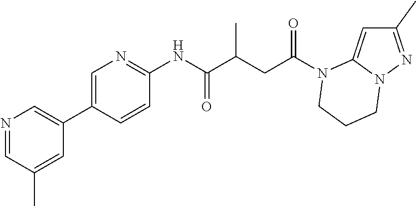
C1(C)=NN2C(=C1)N(C(CC(C(NC1=NC=C(C3=CN=CC(C)=C3)C=C1)=O)C)=O)CCC2
